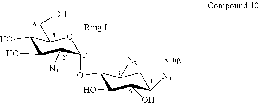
C1(O)C(O)C([N3])C(OC2C(O)C(O)C([N3])CC2[N3])OC1CO
